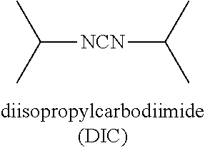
CC(C)[NCN]C(C)C
